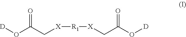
[D]OC(C[X][R1][X]CC(O[D])=O)=O
